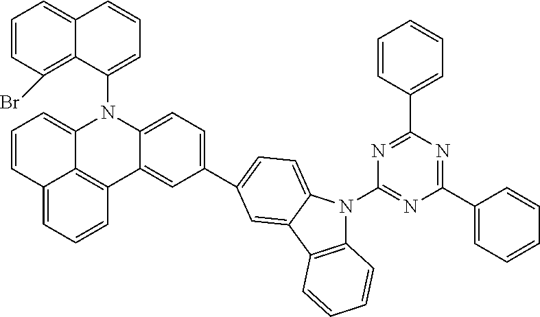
C1=CC2=CC=CC3=C2C(=C1)N(C1=CC=CC2=CC=CC(Br)=C12)C1=CC=C(C2=CC=C4N(C5=NC(C6=CC=CC=C6)=NC(C6=CC=CC=C6)=N5)C5=C(C4=C2)C=CC=C5)C=C13
